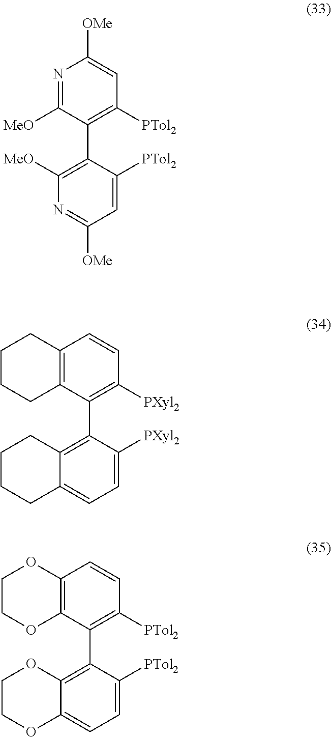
C1(C2=C([MeO])N=C([OMe])C=C2[PTol2])=C([PTol2])C=C([OMe])N=C1[MeO].C1(C2=C3C(=CC=C2[PXyl2])CCCC3)=C([PXyl2])C=CC2=C1CCCC2.C1(C2=C3C(=CC=C2[PTol2])OCCO3)=C([PTol2])C=CC2=C1OCCO2
